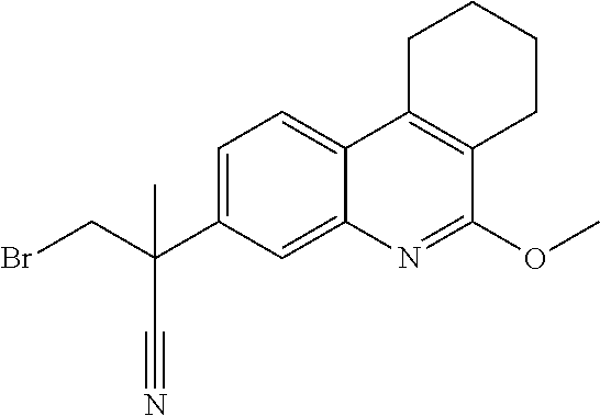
BrCC(C1=CC=C2C(=C1)N=C(OC)C1=C2CCCC1)(C)C#N
